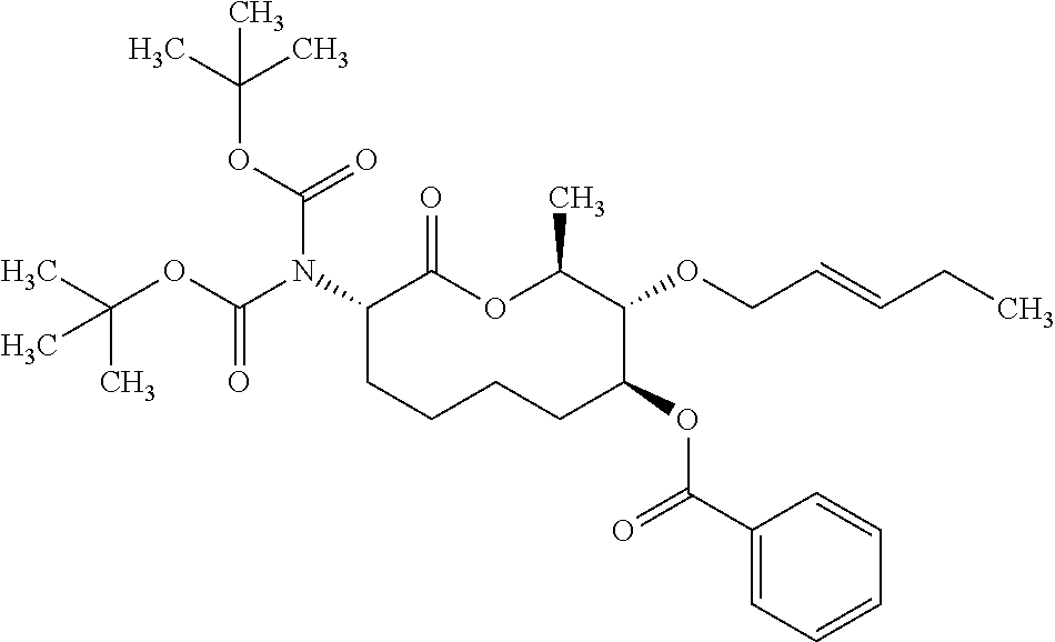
C1(N(C(OC(C)(C)C)=O)C(OC(C)(C)C)=O)CCCCC(OC(C2=CC=CC=C2)=O)C(OCC=CCC)C(C)OC1=O
